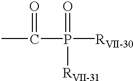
CC(P([RVII-30])([RVII-31])=O)=O
